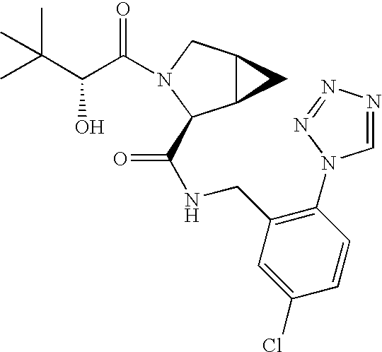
C(C(=O)N1CC2C(C1C(NCC1=C(N3C=NN=N3)C=CC(Cl)=C1)=O)C2)(C(C)(C)C)O
